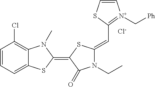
[Cl-].C1=CC=C2C(=C1Cl)N(C)C(=C1SC(=CC3=[N+](C[Ph])C=CS3)N(CC)C1=O)S2
